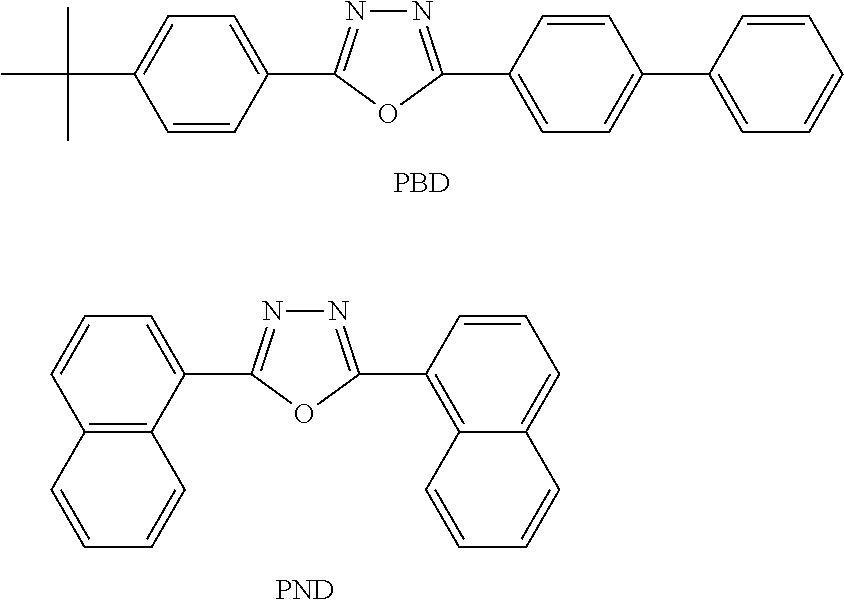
C1=CC(C2=NN=C(C3=CC=C(C4=CC=CC=C4)C=C3)O2)=CC=C1C(C)(C)C.[PBD].C12=C(C(C3=NN=C(C4=C5C(=CC=C4)C=CC=C5)O3)=CC=C1)C=CC=C2.[PND]
